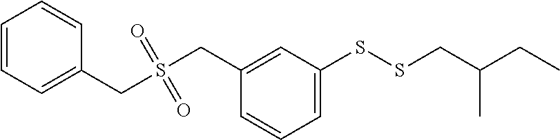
C1=CC=CC(CS(CC2=CC(SSCC(C)CC)=CC=C2)(=O)=O)=C1
